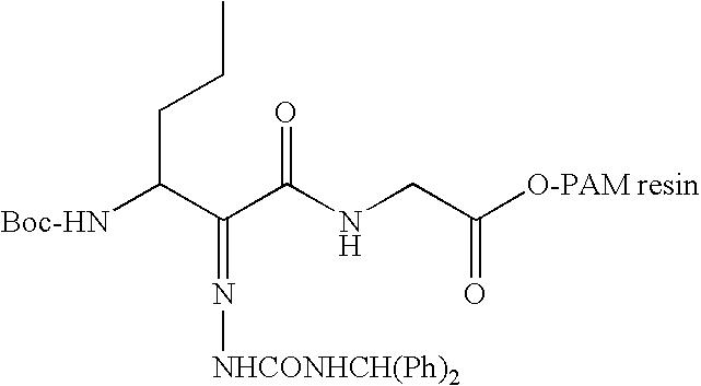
C(C(C(C(NCC([O-PAM resin])=O)=O)=N[NHCONHCH(Ph)2])[Boc-HN])CC
